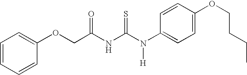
C(NC(N(C1=CC=C(OCCCC)C=C1)[H])=S)(=O)COC1=CC=CC=C1
